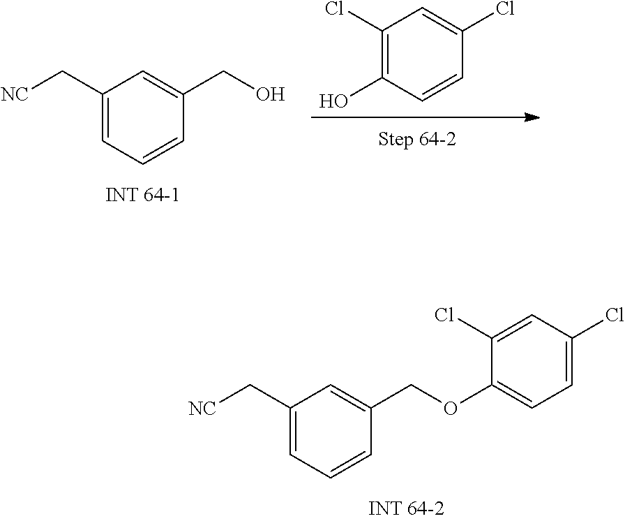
C1(C[NC])=CC=CC(COC2=CC=C(Cl)C=C2Cl)=C1.C1(Cl)=C(O)C=CC(Cl)=C1.C1(C[NC])=CC=CC(CO)=C1
